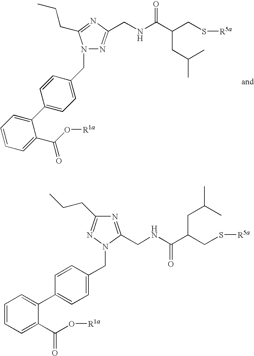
N1(CC2=CC=C(C3=CC=CC=C3C(O[R1a])=O)C=C2)N=C(CNC(C(CS[R5a])CC(C)C)=O)N=C1CCC.C1=CC=C(C(O[R1a])=O)C(C2=CC=C(CN3C(CNC(C(CS[R5a])CC(C)C)=O)=NC(CCC)=N3)C=C2)=C1
